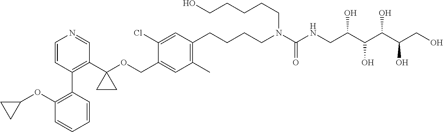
C1=CC(C2=C(OC3CC3)C=CC=C2)=C(C2(OCC3=CC(C)=C(CCCCN(C(NCC(C(O)C(C(CO)O)O)O)=O)CCCCCO)C=C3Cl)CC2)C=N1
